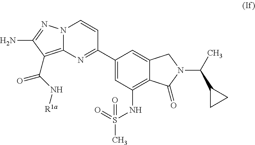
N12C(=C(C(N[R1a])=O)C(N)=N1)N=C(C1=CC(NS(C)(=O)=O)=C3C(=C1)CN(C(C)C1CC1)C3=O)C=C2
